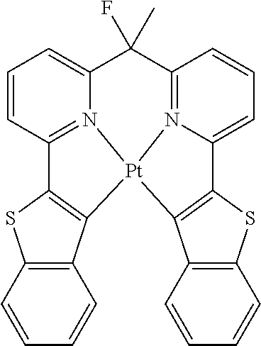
C1=CC2=N3C(=C1)C(C)(F)C1=N4C(=CC=C1)C1=C(C5=C(S1)C=CC=C5)[Pt]34C1=C2SC2=C1C=CC=C2
